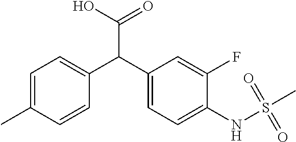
C1=C(C)C=CC(C(C2=CC=C(NS(C)(=O)=O)C(F)=C2)C(O)=O)=C1
